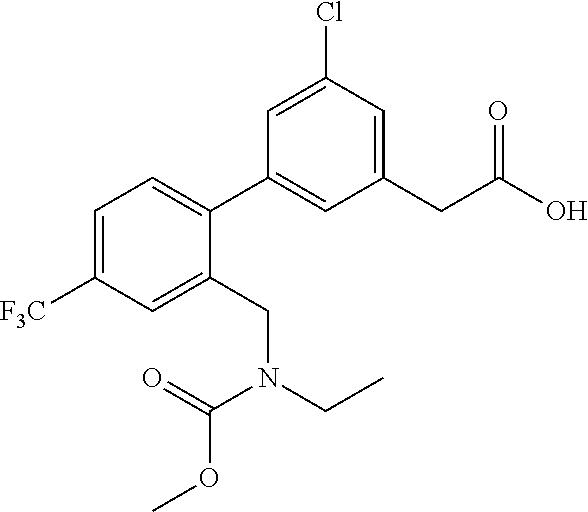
C1=C([F3C])C=C(CN(CC)C(=O)OC)C(C2=CC(CC(O)=O)=CC(Cl)=C2)=C1
